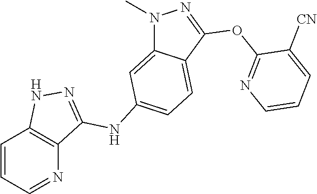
C1=CC=NC2=C1NN=C2NC1=CC=C2C(=C1)N(C)N=C2OC1=NC=CC=C1[CN]
